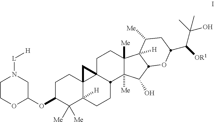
C1COC(OC2C([Me])([Me])C3([H])C4(CC2)C2(C4)CCC4([Me])C([Me])(C(O)C5C4([H])C([Me])CC(C(C(O)(C)C)[OR1])O5)C2CC3)CN1[L][H]
